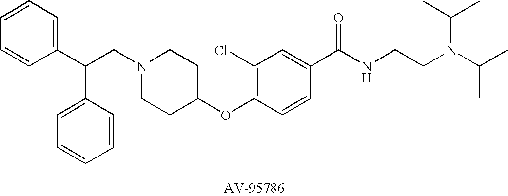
C1=CC=C(C(C2=CC=CC=C2)CN2CCC(OC3=C(Cl)C=C(C(=O)NCCN(C(C)C)C(C)C)C=C3)CC2)C=C1
